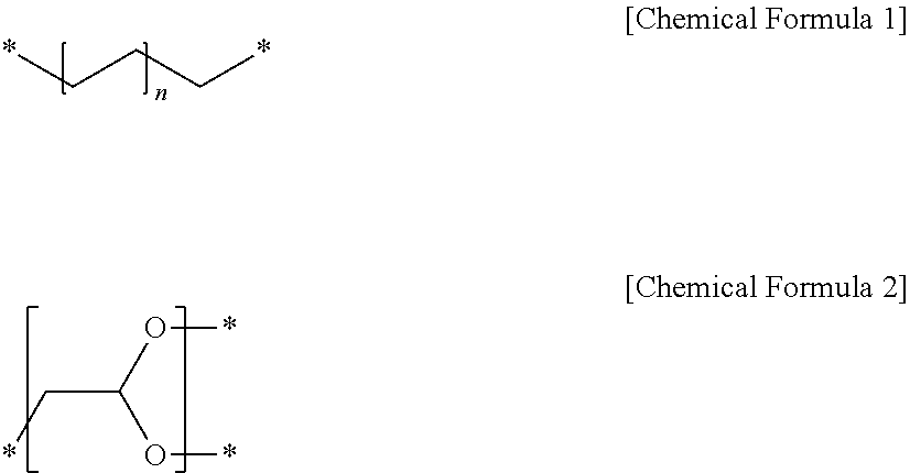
*CC(O*)O*.*CCC*
